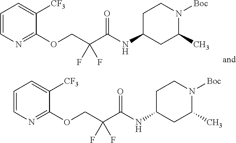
C1=CN=C(OCC(C(NC2CCN([Boc])C(C)C2)=O)(F)F)C([CF3])=C1.C1=CN=C(OCC(C(NC2CCN([Boc])C(C)C2)=O)(F)F)C([CF3])=C1
